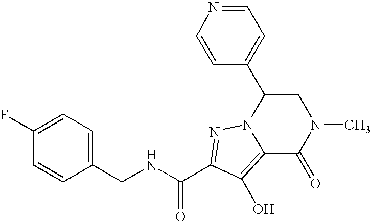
N(CC1=CC=C(F)C=C1)C(C1=NN2C(C3=CC=NC=C3)CN(C)C(=O)C2=C1O)=O
